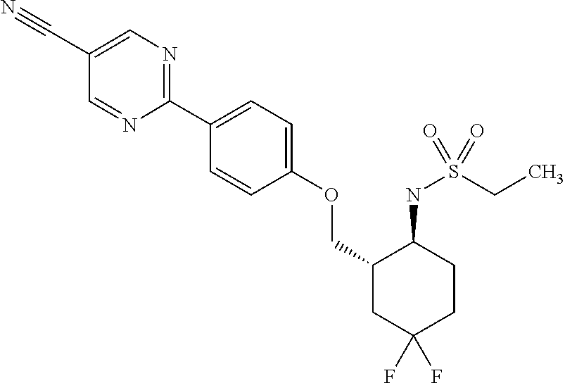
C1(C2=CC=C(OCC3CC(F)(F)CCC3NS(CC)(=O)=O)C=C2)=NC=C(C#N)C=N1
